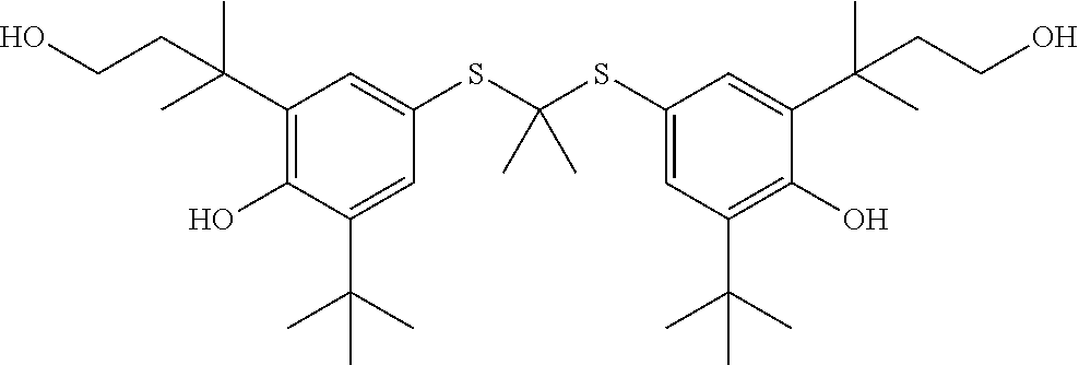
C1(C(C)(C)CCO)=C(O)C(C(C)(C)C)=CC(SC(SC2=CC(C(C)(C)C)=C(O)C(C(C)(C)CCO)=C2)(C)C)=C1
